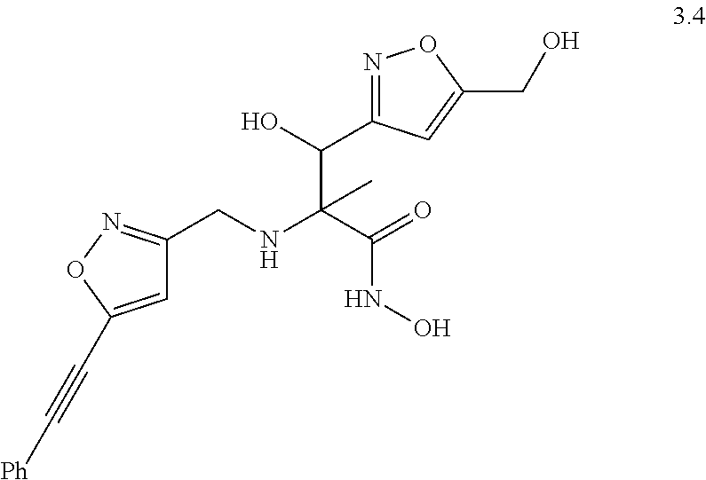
N1=C(C(C(NCC2=NOC(C#C[Ph])=C2)(C(=O)NO)C)O)C=C(CO)O1
